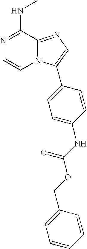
N1=C(NC)C2=NC=C(C3=CC=C(NC(OCC4=CC=CC=C4)=O)C=C3)N2C=C1
